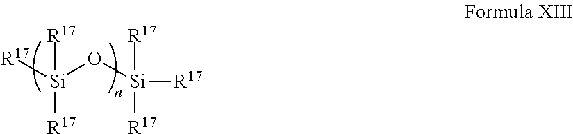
[R17][Si](O[Si]([R17])([R17])[R17])([R17])[R17]
